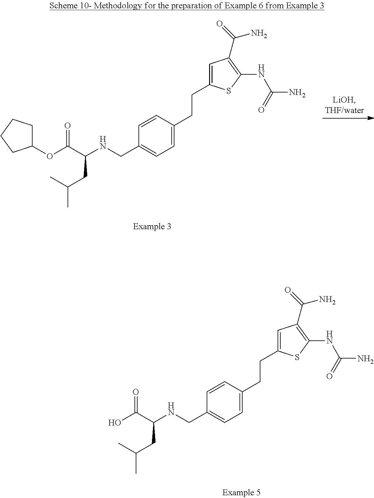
C1(OC(C(NCC2=CC=C(CCC3=CC(C(=O)N)=C(NC(N)=O)S3)C=C2)CC(C)C)=O)CCCC1.OC(C(NCC1=CC=C(CCC2=CC(C(=O)N)=C(NC(N)=O)S2)C=C1)CC(C)C)=O
